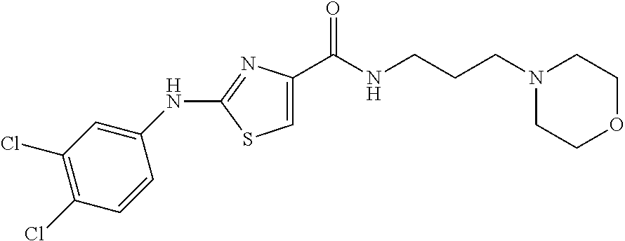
C1(NC2=NC(C(NCCCN3CCOCC3)=O)=CS2)=CC(Cl)=C(Cl)C=C1
